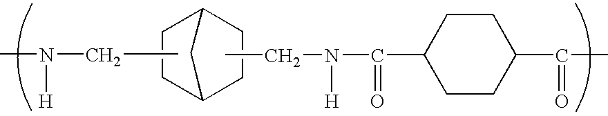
CN(CC)[H].C12CC(CC1)CC2.CCN(C(C1CCC(C(C)=O)CC1)=O)[H]
